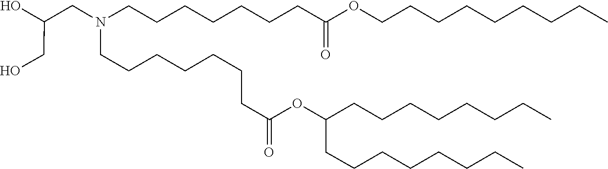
C(C(=O)OC(CCCCCCCC)CCCCCCCC)CCCCCCN(CCCCCCCC(OCCCCCCCCC)=O)CC(CO)O
